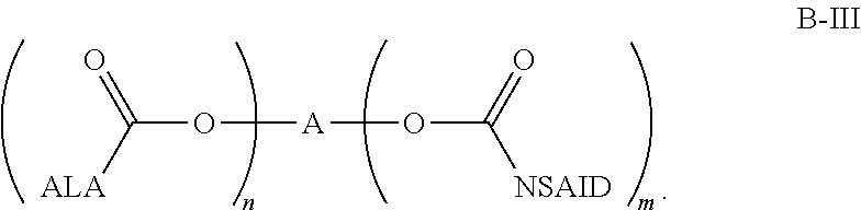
[A](OC([NSAID])=O)OC([ALA])=O
